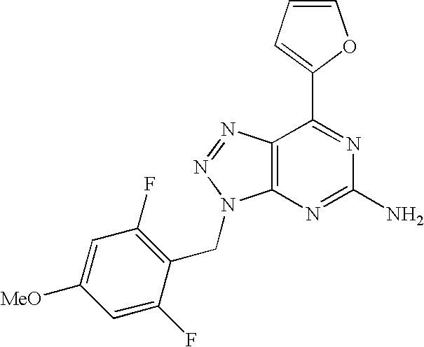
C1=CC=C(C2=NC(N)=NC3=C2N=NN3CC2=C(F)C=C([MeO])C=C2F)O1
